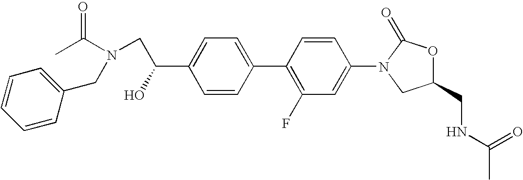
C1=C(C(CN(C(C)=O)CC2=CC=CC=C2)O)C=CC(C2=C(F)C=C(N3CC(CNC(C)=O)OC3=O)C=C2)=C1
